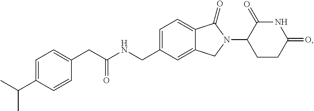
C1=C(CNC(CC2=CC=C(C(C)C)C=C2)=O)C=C2C(=C1)C(=O)N(C1CCC(=O)NC1=O)C2
